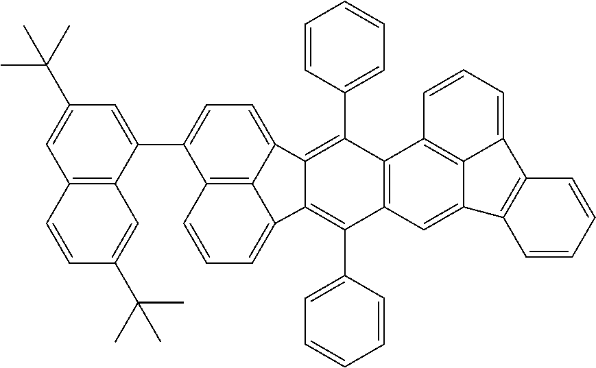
C1=CC=C2C3=C1C(C1=CC(C(C)(C)C)=CC4=C1C=C(C(C)(C)C)C=C4)=CC=C3C1=C(C3=CC=CC=C3)C3=C(C(C4=CC=CC=C4)=C21)C=C1C2=C3C=CC=C2C2=C1C=CC=C2
